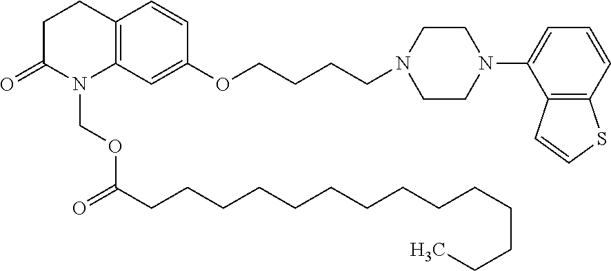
C12=C(C=C(OCCCCN3CCN(C4=CC=CC5=C4C=CS5)CC3)C=C1)N(COC(CCCCCCCCCCCCCC)=O)C(=O)CC2
